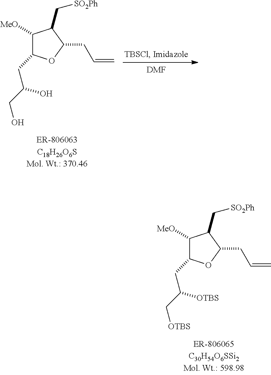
C1([MeO])C(CC(CO)O)OC(CC=C)C1C[SO2Ph].[DMF].C1([MeO])C(CC(C[OTBS])[OTBS])OC(CC=C)C1C[SO2Ph]
